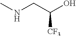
CNCC(O)[CF3]
